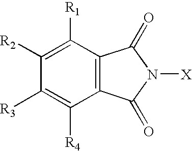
C1([R1])=C([R2])C([R3])=C([R4])C2=C1C(=O)N([X])C2=O
